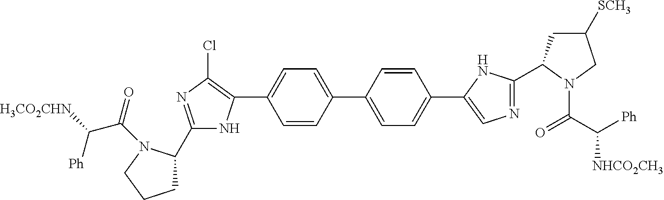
C1C(C2=NC(Cl)=C(C3=CC=C(C4=CC=C(C5=CN=C(C6CC([SCH3])CN6C(C([Ph])[NHCO2CH3])=O)N5)C=C4)C=C3)N2)N(C(=O)C([H3CO2CHN])[Ph])CC1
